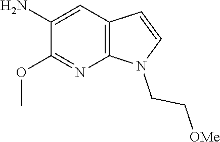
C12=C(N=C(OC)C(N)=C1)N(CC[OMe])C=C2
